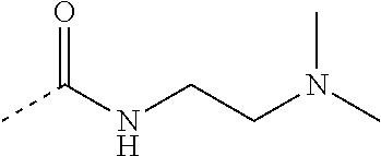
CC(=O)NCCN(C)C
